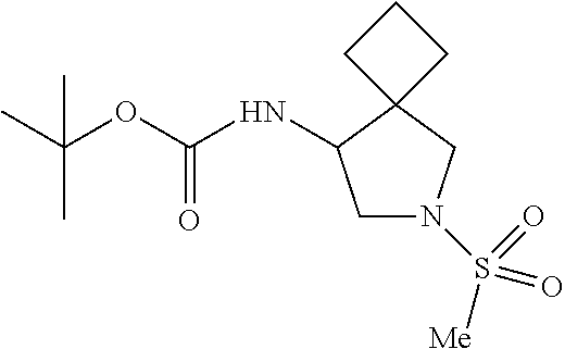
C1N(S([Me])(=O)=O)CC2(C1NC(OC(C)(C)C)=O)CCC2
